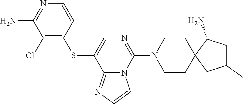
C1=CC(SC2=CN=C(N3CCC4(CC3)CC(C)CC4N)N3C2=NC=C3)=C(Cl)C(N)=N1
